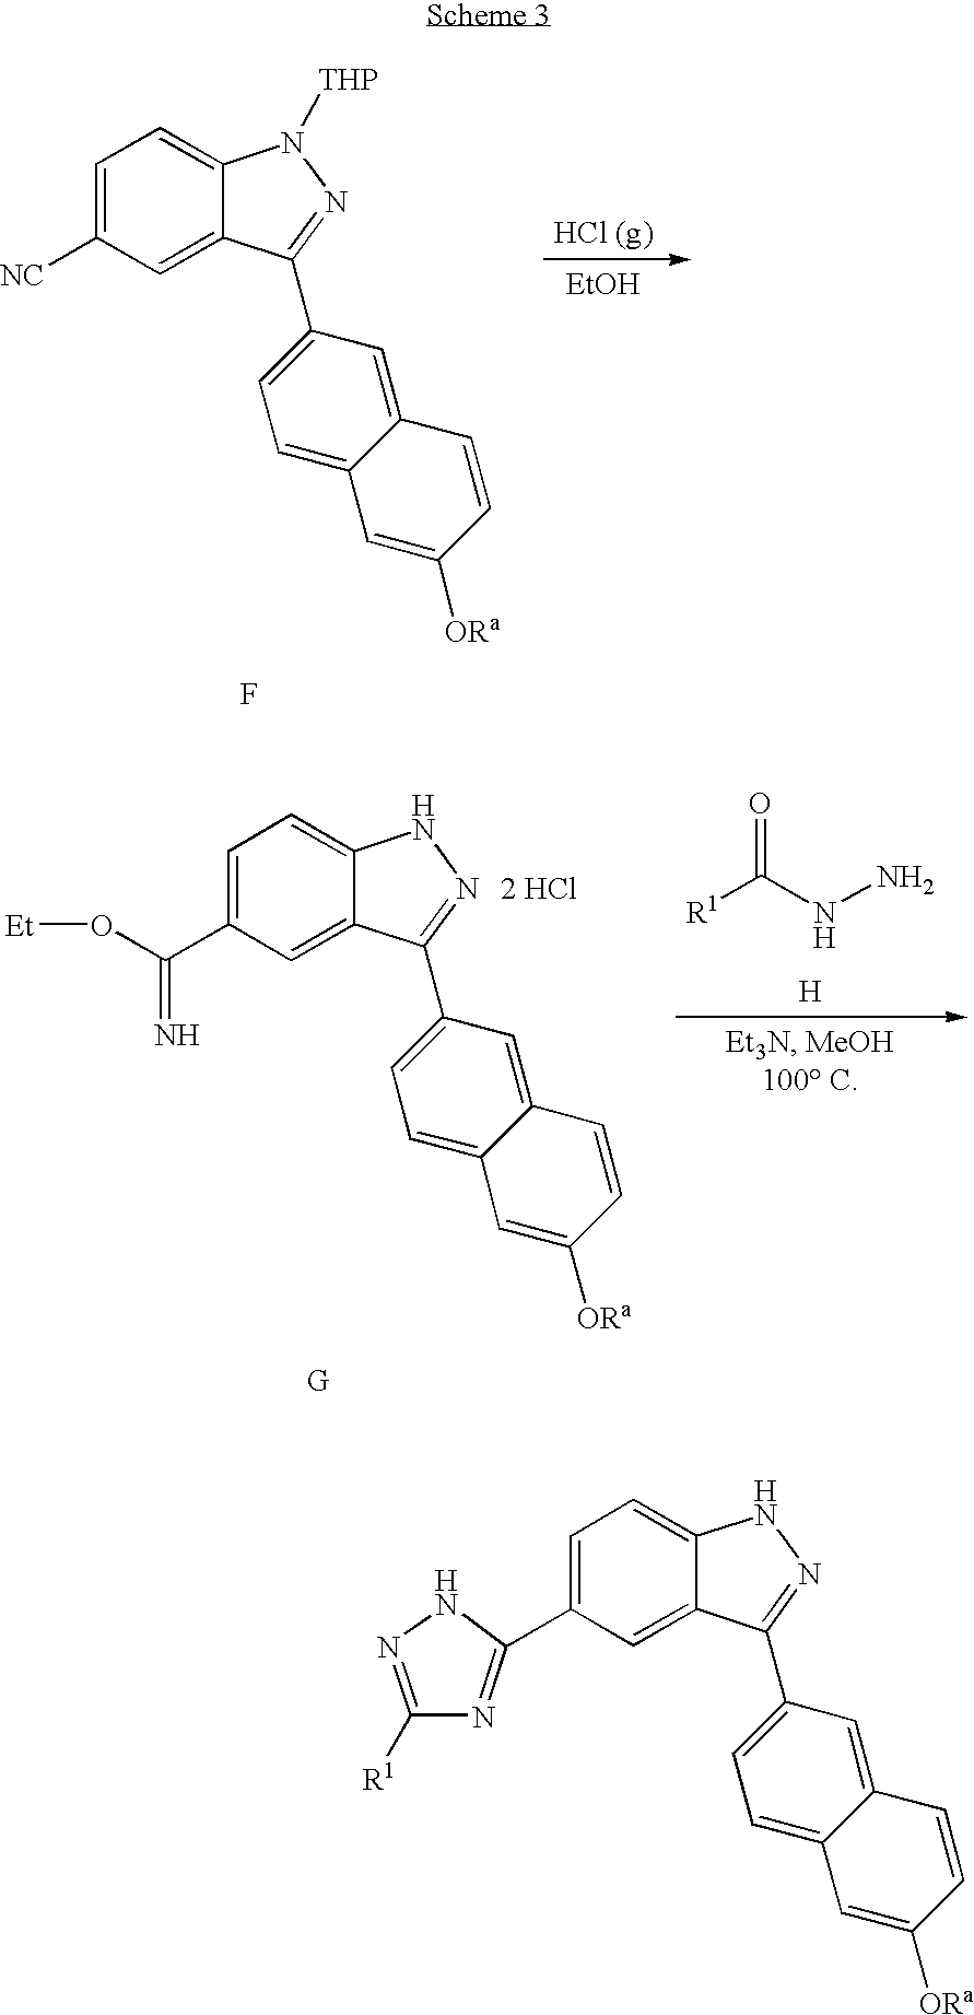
C1=C(C2=NC([R1])=NN2)C=C2C(=C1)NN=C2C1=CC=C2C(=C1)C=CC([ORa])=C2.C1=C([NC])C=C2C(=C1)N([THP])N=C2C1=CC=C2C(=C1)C=CC([ORa])=C2.F.[EtOH].C1=C(C(O[Et])=N)C=C2C(=C1)NN=C2C1=CC=C2C(=C1)C=CC([ORa])=C2.[G].[R1]C(NN)=O.[H].[2 HCl]
